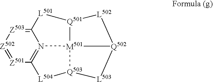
[Z502]1=[Z501]C2=N3C(=[Z503]1)[L501][Q501]1[M501]34[Q503]([L504]2)[L503][Q502]4[L502]1
